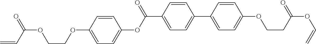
C1=C(OCCOC(C=C)=O)C=CC(OC(C2=CC=C(C3=CC=C(OCCC(OC=C)=O)C=C3)C=C2)=O)=C1
